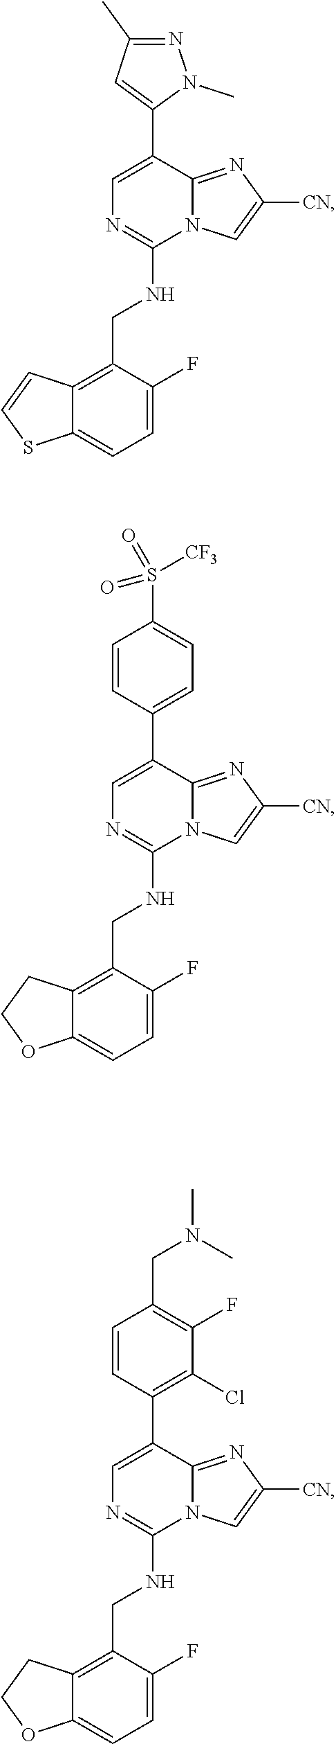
C1=C(C2=CC(C)=NN2C)C2=NC([CN])=CN2C(NCC2=C3C(=CC=C2F)SC=C3)=N1.C1=C(C2=CC=C(S([CF3])(=O)=O)C=C2)C2=NC([CN])=CN2C(NCC2=C3C(=CC=C2F)OCC3)=N1.C1=C(C2=C(Cl)C(F)=C(CN(C)C)C=C2)C2=NC([CN])=CN2C(NCC2=C3C(=CC=C2F)OCC3)=N1
